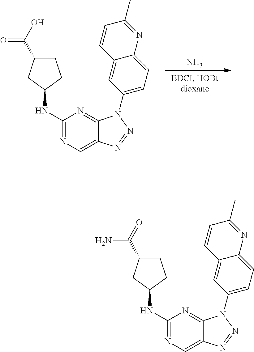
C1(NC2CCC(C(O)=O)C2)=NC=C2C(=N1)N(C1=CC=C3C(=C1)C=CC(C)=N3)N=N2.N.C1(NC2CCC(C(=O)N)C2)=NC=C2C(=N1)N(C1=CC=C3C(=C1)C=CC(C)=N3)N=N2
